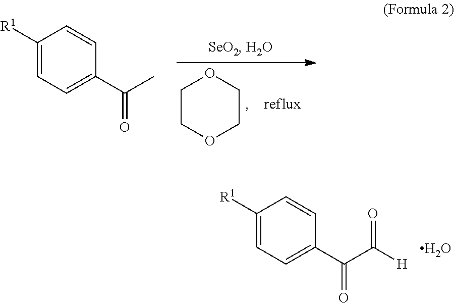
C1([R1])=CC=C(C(C([H])=O)=O)C=C1.O.C1COCCO1.C1([R1])=CC=C(C(C)=O)C=C1
